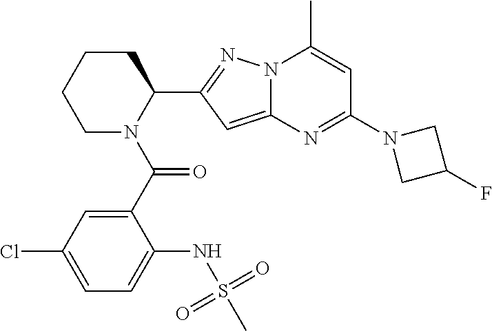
C1CN(C(C2=CC(Cl)=CC=C2NS(C)(=O)=O)=O)C(C2=NN3C(=C2)N=C(N2CC(F)C2)C=C3C)CC1
